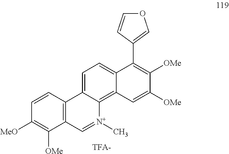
C1=C([OMe])C([OMe])=C(C2=COC=C2)C2=CC=C3C4=C(C([OMe])=C([MeO])C=C4)C=[N+](C)C3=C12
